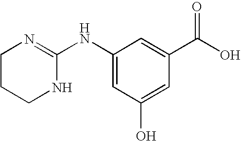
C1(NC2=NCCCN2)=CC(O)=CC(C(O)=O)=C1
